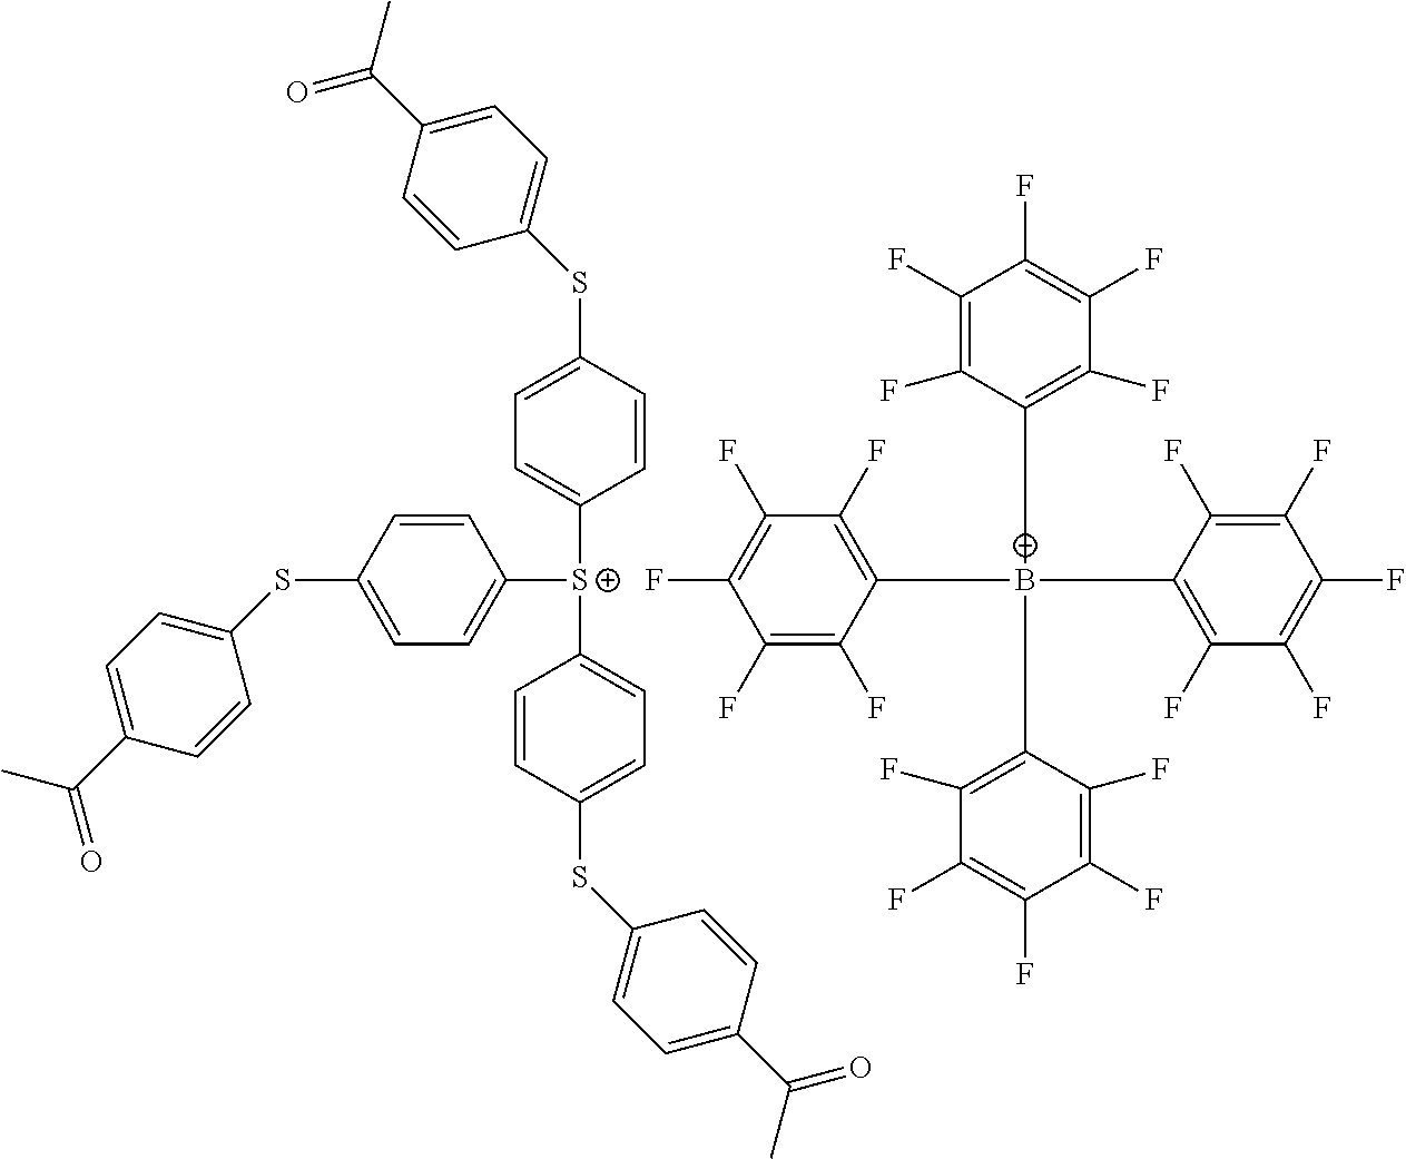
C1=CC(SC2=CC=C(C(C)=O)C=C2)=CC=C1[S+](C1=CC=C(SC2=CC=C(C(C)=O)C=C2)C=C1)C1=CC=C(SC2=CC=C(C(=O)C)C=C2)C=C1.FC1=C(F)C(F)=C([B+](C2=C(F)C(F)=C(F)C(F)=C2F)(C2=C(F)C(F)=C(F)C(F)=C2F)C2=C(F)C(F)=C(F)C(F)=C2F)C(F)=C1F
